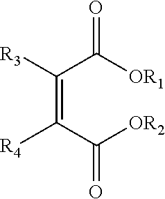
C(=C(C([OR2])=O)[R4])(C([OR1])=O)[R3]
